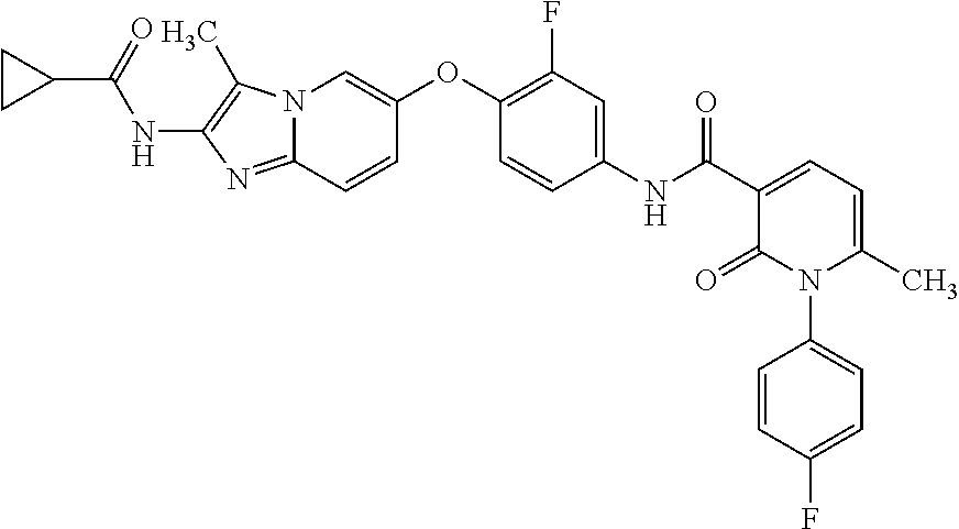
C1(OC2=CN3C(=NC(NC(=O)C4CC4)=C3C)C=C2)=C(F)C=C(NC(=O)C2=CC=C(C)N(C3=CC=C(F)C=C3)C2=O)C=C1
